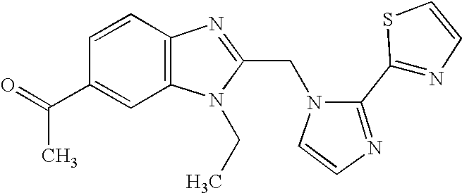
C12=C(N=C(CN3C=CN=C3C3=NC=CS3)N1CC)C=CC(C(=O)C)=C2
